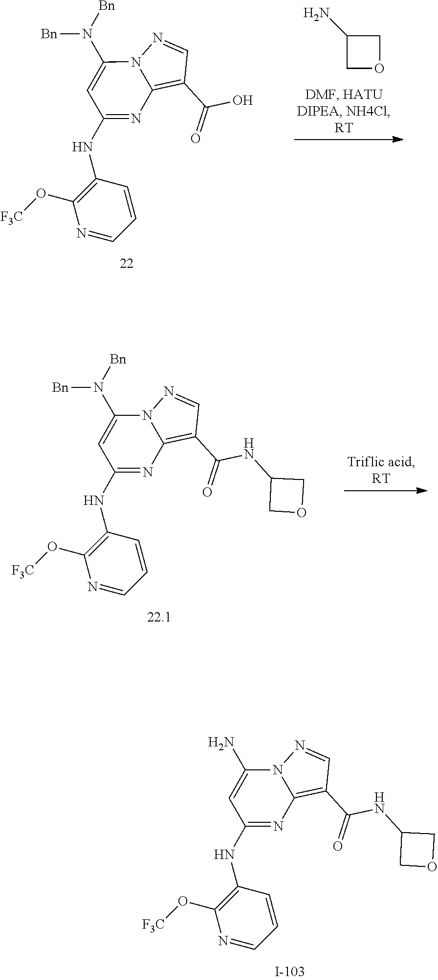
C1OCC1N.C12=C(C(O)=O)C=NN1C(N([Bn])[Bn])=CC(NC1=C(O[F3C])N=CC=C1)=N2.C12=C(C(NC3COC3)=O)C=NN1C(N([Bn])[Bn])=CC(NC1=C(O[F3C])N=CC=C1)=N2.C12=C(C(NC3COC3)=O)C=NN1C(N)=CC(NC1=C(O[F3C])N=CC=C1)=N2
